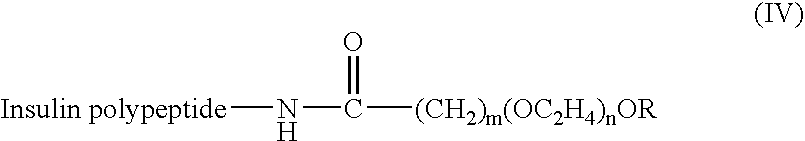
N([Insulin polypeptide])C(=O)[(CH2)m(OC2H4)nOR]
